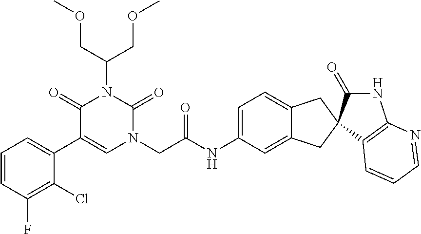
C1=CC(F)=C(Cl)C(C2=CN(CC(NC3=CC=C4C(=C3)CC3(C4)C4=C(N=CC=C4)NC3=O)=O)C(=O)N(C(COC)COC)C2=O)=C1
